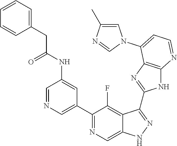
C1=NC=C(C2=NC=C3C(=C2F)C(C2=NC4=C(N2)N=CC=C4N2C=C(C)N=C2)=NN3)C=C1NC(CC1=CC=CC=C1)=O
